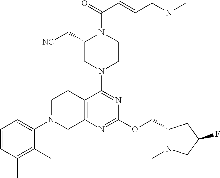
C1(C[NC])CN(C2=NC(OCC3N(C)CC(F)C3)=NC3=C2CCN(C2=CC=CC(C)=C2C)C3)CCN1C(=O)C=CCN(C)C
